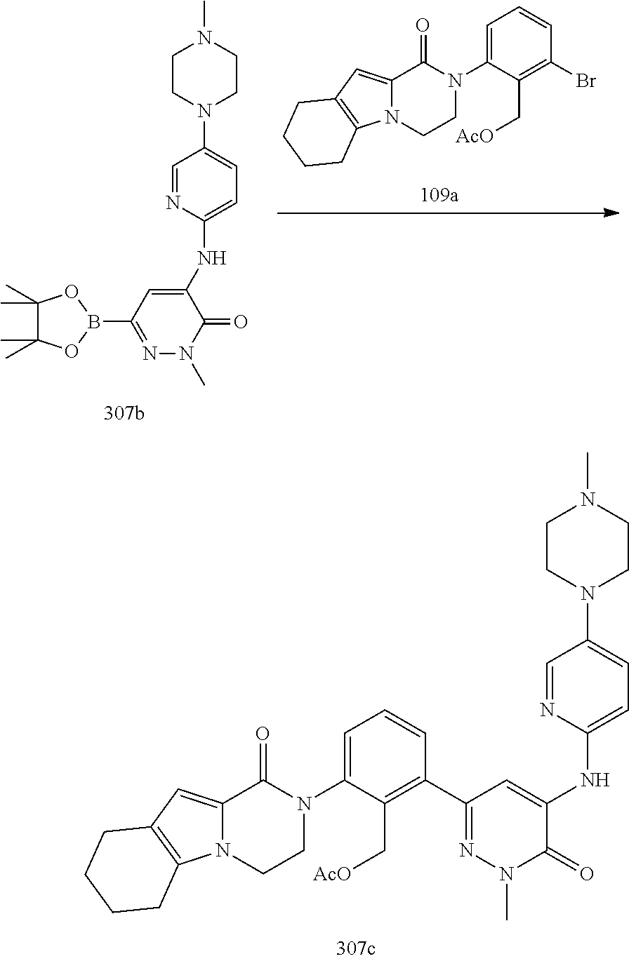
C1(NC2=CC=C(N3CCN(C)CC3)C=N2)=CC(B2OC(C)(C)C(C)(C)O2)=NN(C)C1=O.BrC1=C(C[AcO])C(N2C(=O)C3=CC4=C(N3CC2)CCCC4)=CC=C1.C1(C2=C(C[AcO])C(N3C(=O)C4=CC5=C(N4CC3)CCCC5)=CC=C2)=NN(C)C(=O)C(NC2=CC=C(N3CCN(C)CC3)C=N2)=C1
